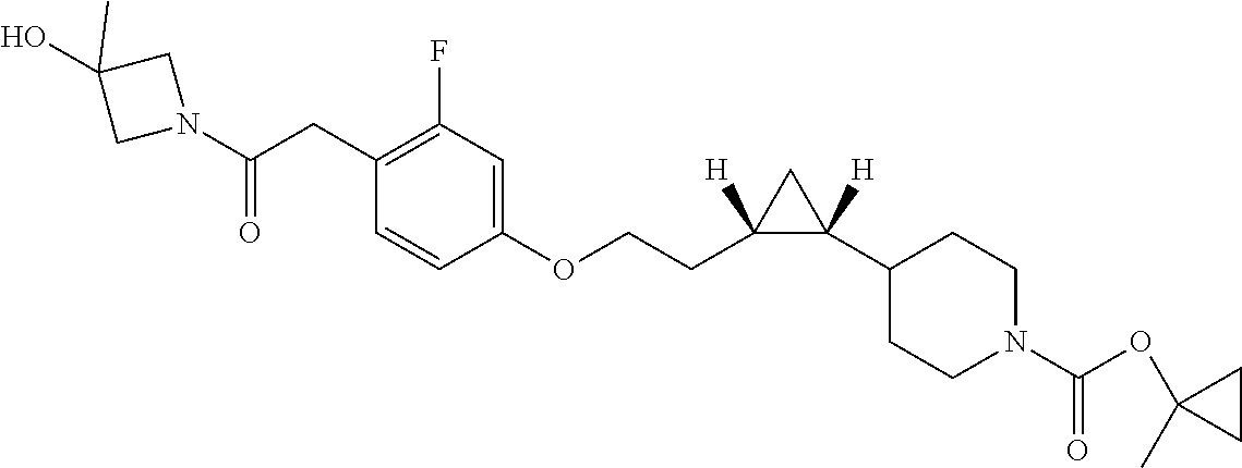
C1(CC(N2CC(O)(C)C2)=O)=C(F)C=C(OCCC2([H])C(C3CCN(C(=O)OC4(C)CC4)CC3)([H])C2)C=C1
